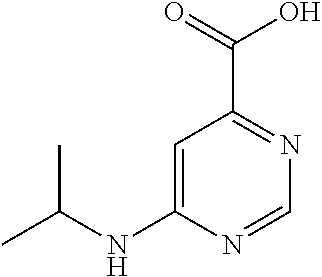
C1=C(NC(C)C)N=CN=C1C(=O)O
